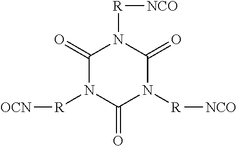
C1(=O)N([R][OCN])C(=O)N([R][NCO])C(=O)N1[R][NCO]
